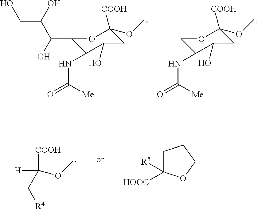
C1(C(O)C(O)CO)C(NC(=O)[Me])C(O)CC(OC)([COOH])O1.C1C(NC(=O)[Me])C(O)CC(OC)([COOH])O1.C(OC)([COOH])([H])C[R4].C1C([R5])([HOOC])OCC1
